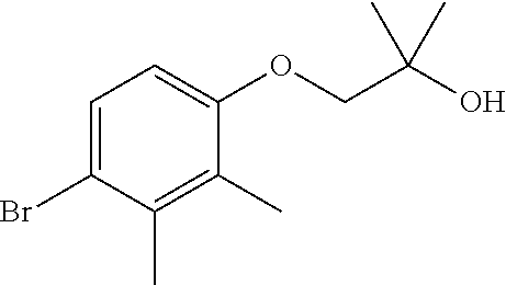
C1=C(Br)C(C)=C(C)C(OCC(O)(C)C)=C1
